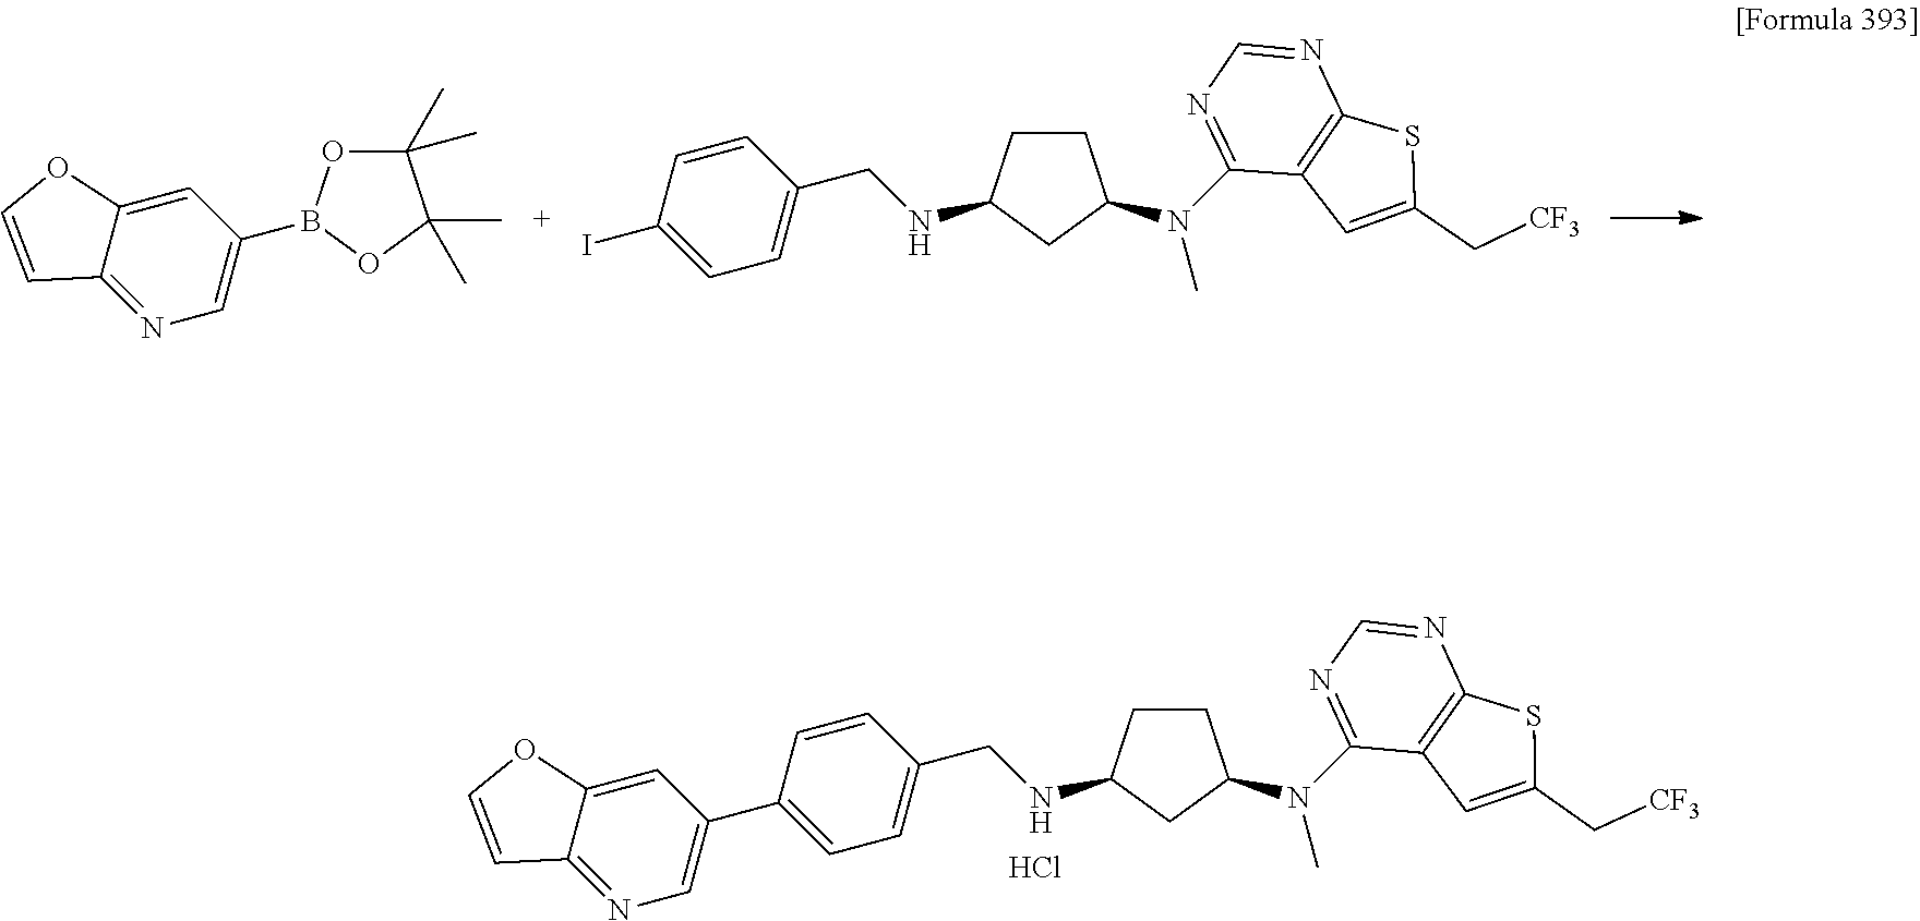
C1=C2C(=NC=C1B1OC(C)(C)C(C)(C)O1)C=CO2.C1CC(NCC2=CC=C(I)C=C2)CC1N(C1=NC=NC2=C1C=C(C[CF3])S2)C.C1CC(NCC2=CC=C(C3=CN=C4C(=C3)OC=C4)C=C2)CC1N(C1=NC=NC2=C1C=C(C[CF3])S2)C.Cl
